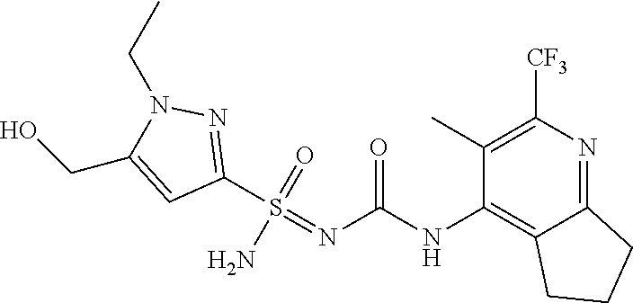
C1(S(=NC(NC2=C3C(=NC([CF3])=C2C)CCC3)=O)(=O)N)=NN(CC)C(CO)=C1
